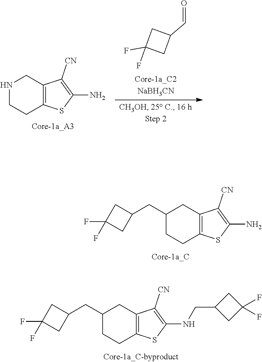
C1(F)(F)CC(CC2CCC3=C(C2)C([CN])=C(NCC2CC(F)(F)C2)S3)C1.N1CCC2=C(C1)C([CN])=C(N)S2.C1(F)(F)CC(C=O)C1.C1(F)(F)CC(CC2CCC3=C(C2)C([CN])=C(N)S3)C1
